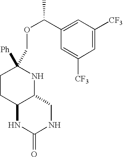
C1CC2C(NC1([Ph])COC(C1=CC([CF3])=CC([CF3])=C1)C)CNC(=O)N2
